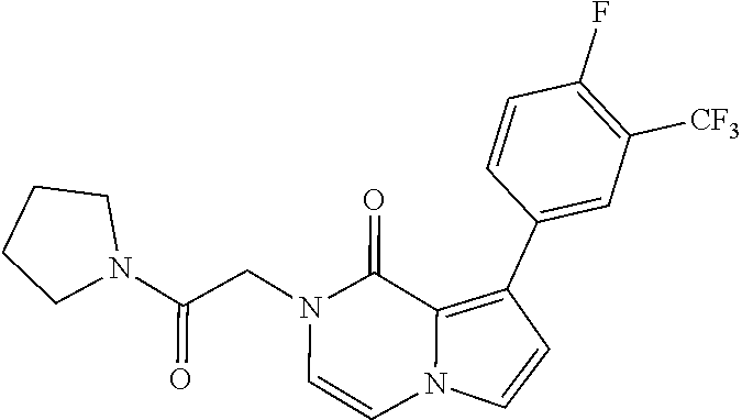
C1=CN2C=CC(C3=CC([CF3])=C(F)C=C3)=C2C(=O)N1CC(N1CCCC1)=O
